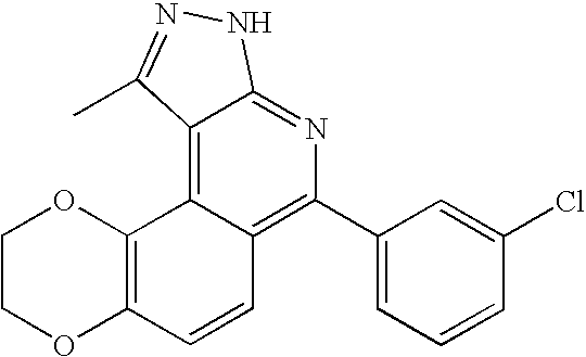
C1(Cl)=CC(C2=C3C(=C4C(=N2)NN=C4C)C2=C(C=C3)OCCO2)=CC=C1
